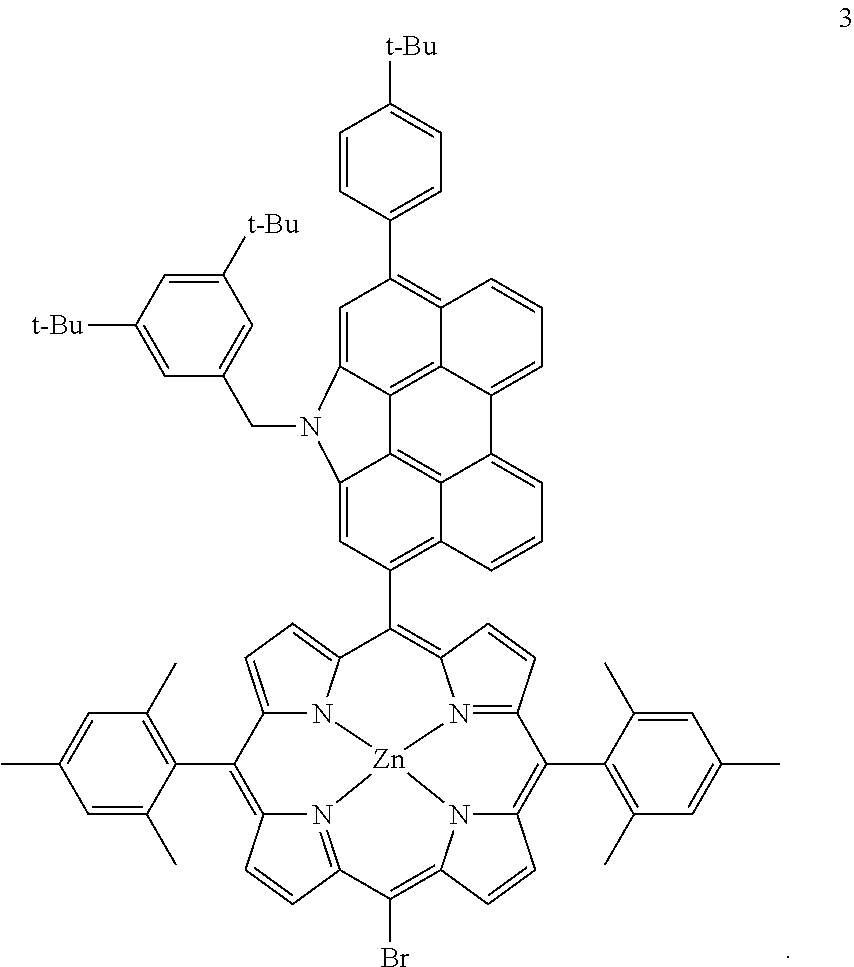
C1=CC(C2=C3C4=C5C(=C2)N(CC2=CC([t-Bu])=CC([t-Bu])=C2)C2=CC(C6=C7N8=C(C=C7)C(C7=C(C)C=C(C)C=C7C)=C7N9C(=C(Br)C%10=N%11C(=C(C%12=C(C)C=C(C)C=C%12C)C%12=CC=C6N%12[Zn]8%119)C=C%10)C=C7)=C6C(=C52)C(=CC=C6)C4=CC=C3)=CC=C1[t-Bu]
